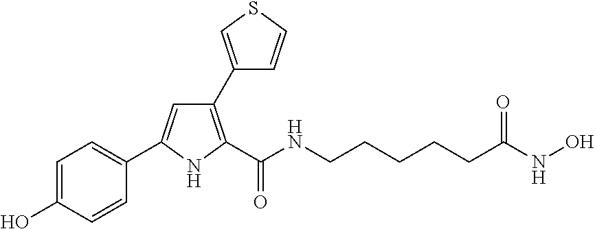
C1=C(C2=CC=C(O)C=C2)NC(C(NCCCCCC(NO)=O)=O)=C1C1=CSC=C1
